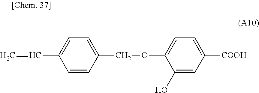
C1(COC2=CC=C([COOH])C=C2O)=CC=C(C=C)C=C1
